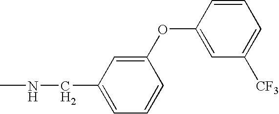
C1(OC2=CC([CF3])=CC=C2)=CC(CNC)=CC=C1
